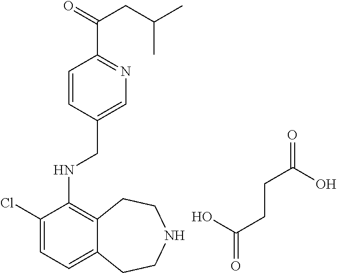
C1(Cl)=CC=C2C(=C1NCC1=CN=C(C(=O)CC(C)C)C=C1)CCNCC2.OC(CCC(=O)O)=O
